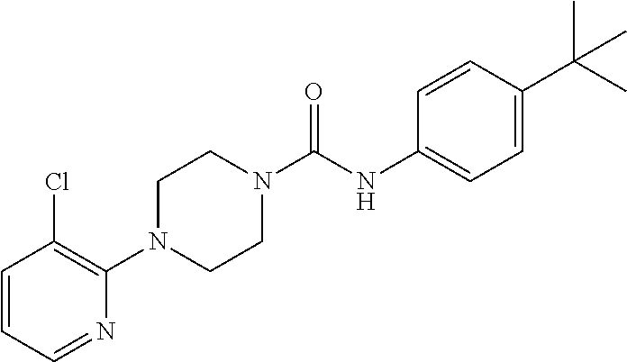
C1=CC=NC(N2CCN(C(NC3=CC=C(C(C)(C)C)C=C3)=O)CC2)=C1Cl
